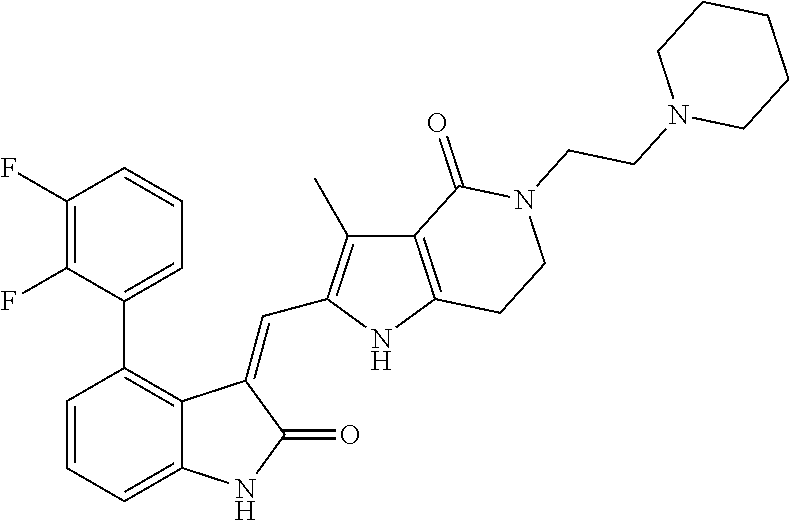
C1=CC=C2C(=C1C1=CC=CC(F)=C1F)C(=CC1=C(C)C3=C(N1)CCN(CCN1CCCCC1)C3=O)C(=O)N2
